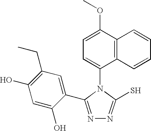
C1=C(OC)C2=C(C(N3C(S)=NN=C3C3=CC(CC)=C(O)C=C3O)=C1)C=CC=C2
